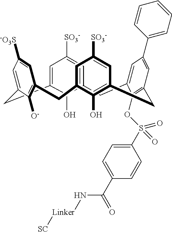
C12=CC([SO3-])=CC(=C1O)CC1=CC(C3=CC=CC=C3)=CC(=C1OS(C1=CC=C(C(=O)N[Linker][SC])C=C1)(=O)=O)CC1=C(O)C(=CC([SO3-])=C1)CC1=C([O-])C(=CC([-O3S])=C1)C2
